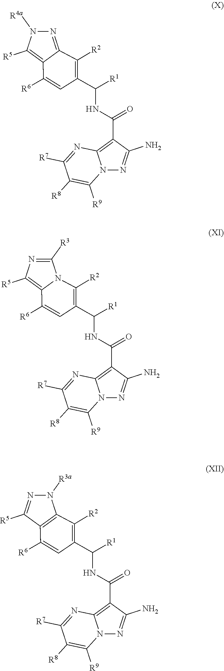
N1=C([R3])N2C(=C1[R5])C([R6])=CC(C(NC(C1=C3N(N=C1N)C([R9])=C([R8])C([R7])=N3)=O)[R1])=C2[R2].N1=C([R5])C2=C(N1[R3a])C([R2])=C(C(NC(C1=C3N(N=C1N)C([R9])=C([R8])C([R7])=N3)=O)[R1])C=C2[R6].N1([R4a])N=C2C(=C1[R5])C([R6])=CC(C(NC(C1=C3N(N=C1N)C([R9])=C([R8])C([R7])=N3)=O)[R1])=C2[R2]
